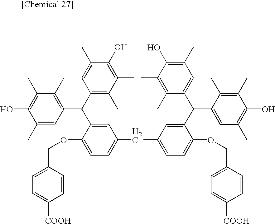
C1=C(C)C(O)=C(C)C(C)=C1C(C1=C(C)C(C)=C(O)C(C)=C1)C1=CC(CC2=CC=C(OCC3=CC=C([COOH])C=C3)C(C(C3=CC(C)=C(O)C(C)=C3C)C3=CC(C)=C(O)C(C)=C3C)=C2)=CC=C1OCC1=CC=C([COOH])C=C1
